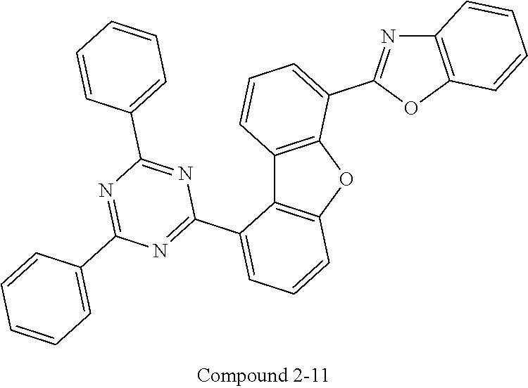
C12=C(OC3=C1C(C1=NC(C4=CC=CC=C4)=NC(C4=CC=CC=C4)=N1)=CC=C3)C(C1=NC3=C(O1)C=CC=C3)=CC=C2
